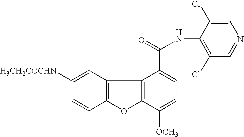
C12=C(C=C([H3CH2COCHN])C=C1)C1=C(O2)C([OCH3])=CC=C1C(=O)NC1=C(Cl)C=NC=C1Cl
